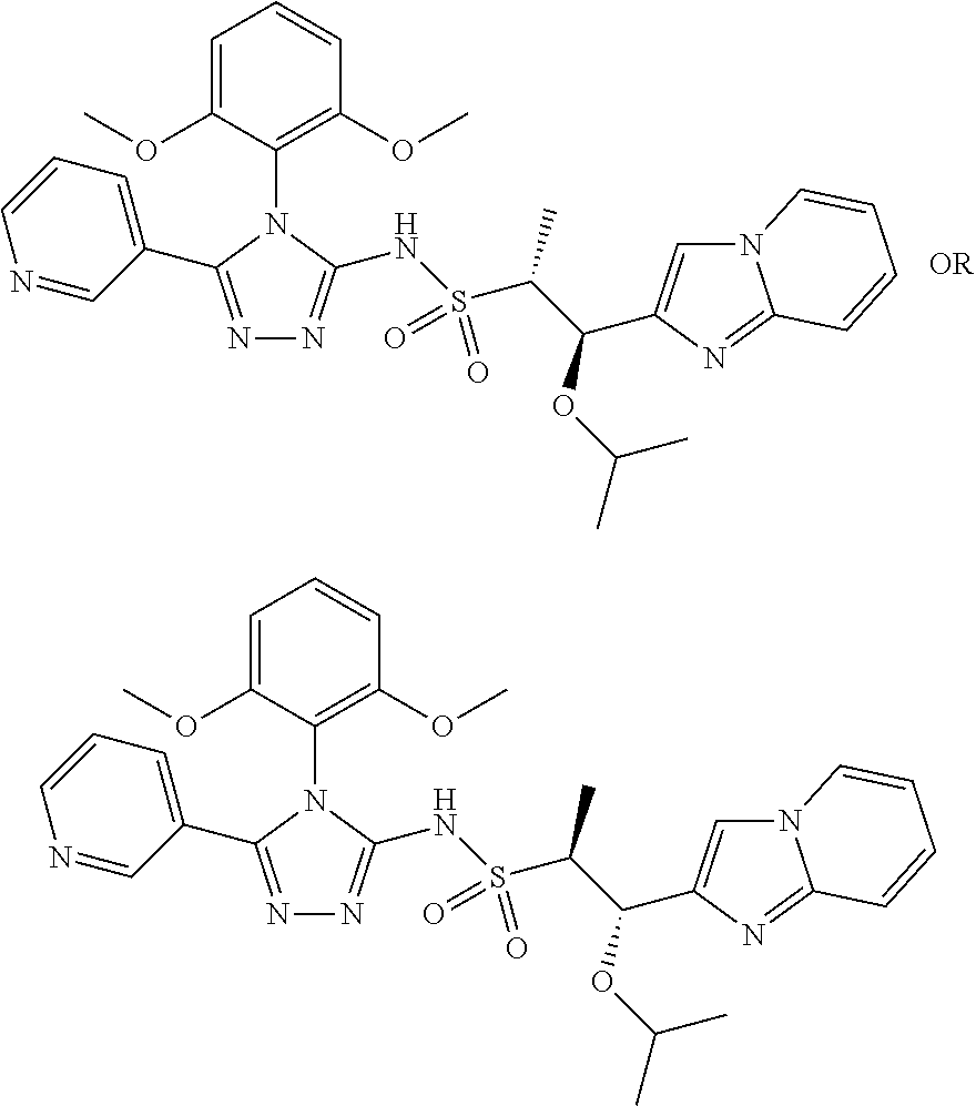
C1=C(OC)C(N2C(NS(C(C(C3=CN4C(=N3)C=CC=C4)OC(C)C)C)(=O)=O)=NN=C2C2=CC=CN=C2)=C(OC)C=C1.C1=C(OC)C(N2C(NS(C(C(C3=CN4C(=N3)C=CC=C4)OC(C)C)C)(=O)=O)=NN=C2C2=CC=CN=C2)=C(OC)C=C1
